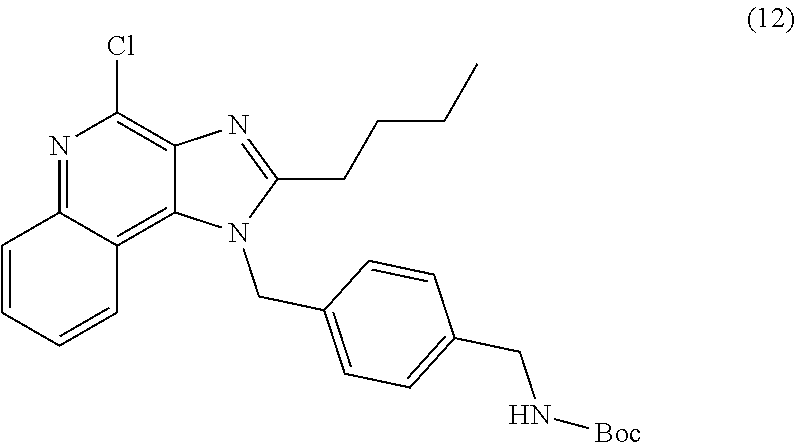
N1=C2C(=C3C(=C1Cl)N=C(CCCC)N3CC1=CC=C(CN[Boc])C=C1)C=CC=C2
